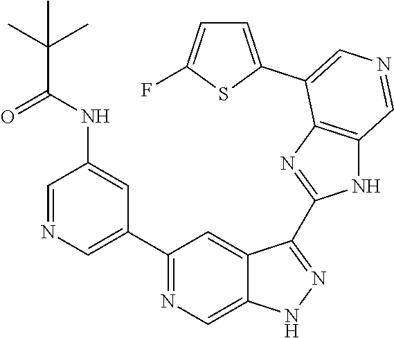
C1(C2=CN=CC(NC(=O)C(C)(C)C)=C2)=NC=C2C(=C1)C(C1=NC3=C(N1)C=NC=C3C1=CC=C(F)S1)=NN2
